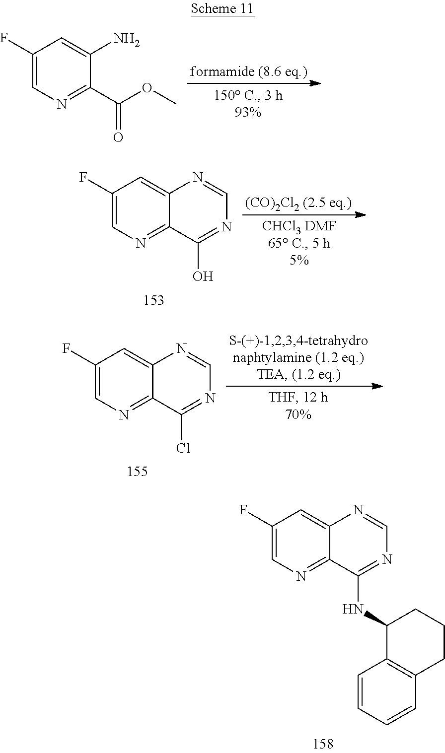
C1(F)=CN=C(C(OC)=O)C(N)=C1.C1(F)=CN=C2C(=C1)N=CN=C2O.C1(F)=CN=C2C(=C1)N=CN=C2Cl.C1(F)=CN=C2C(=C1)N=CN=C2NC1C2=C(CCC1)C=CC=C2
